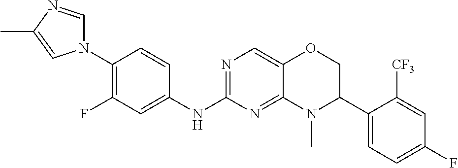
C1(N2C=NC(C)=C2)=C(F)C=C(NC2=NC=C3C(=N2)N(C)C(C2=CC=C(F)C=C2[CF3])CO3)C=C1
